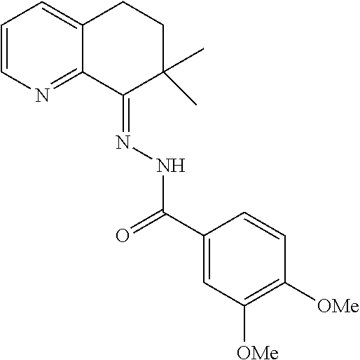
C1=CN=C2C(=C1)CCC(C)(C)C2=NNC(C1=CC([OMe])=C([OMe])C=C1)=O
